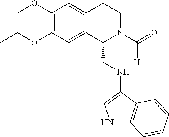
C1(OCC)=C(OC)C=C2C(=C1)C(CNC1=CNC3=C1C=CC=C3)N(C(=O)[H])CC2
